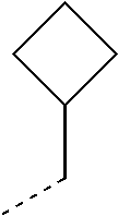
C(C)C1CCC1
